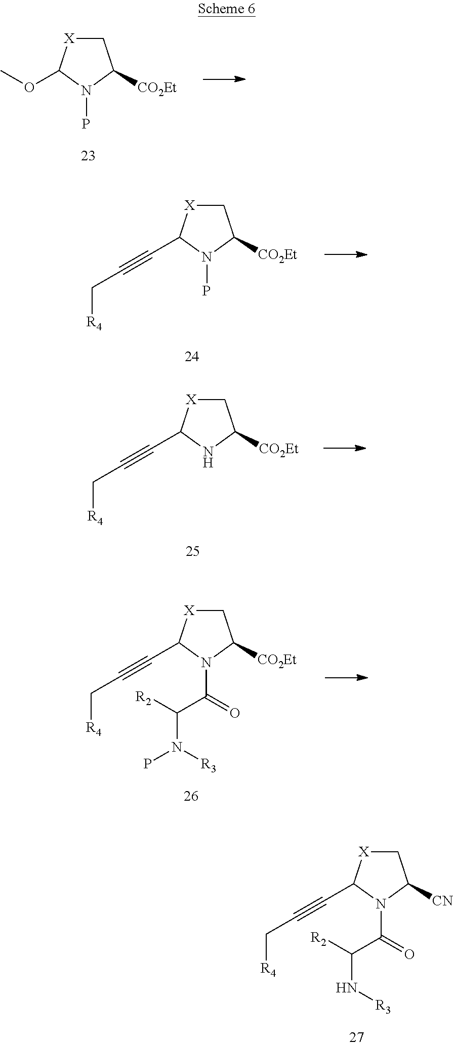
N1(P)C([CO2Et])C[X]C1OC.N1(P)C([CO2Et])C[X]C1C#CC[R4].N1C([CO2Et])C[X]C1C#CC[R4].N1(C(=O)C([R2])N([R3])P)C([CO2Et])C[X]C1C#CC[R4].N1(C(=O)C([R2])N[R3])C([CN])C[X]C1C#CC[R4]
